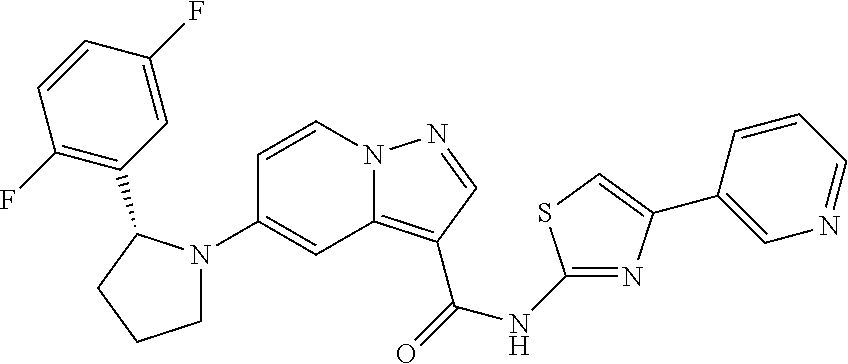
C1(N2CCCC2C2=C(F)C=CC(F)=C2)=CC2=C(C(=O)NC3=NC(C4=CN=CC=C4)=CS3)C=NN2C=C1
